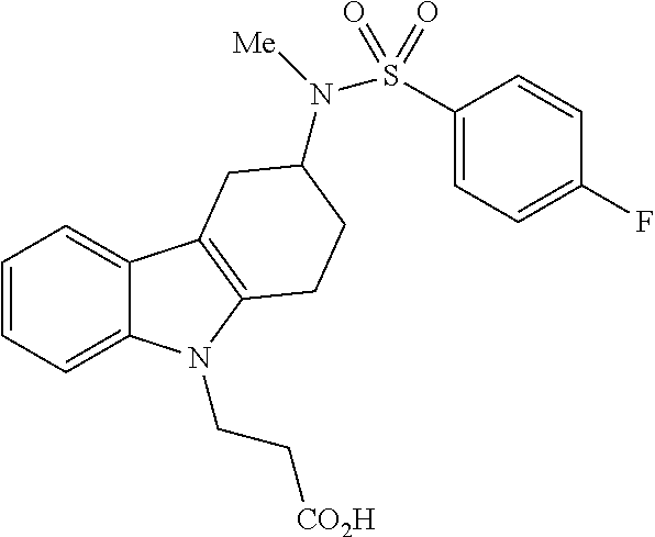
C1=CC=C2C(=C1)C1=C(N2CC[CO2H])CCC(N([Me])S(C2=CC=C(F)C=C2)(=O)=O)C1
